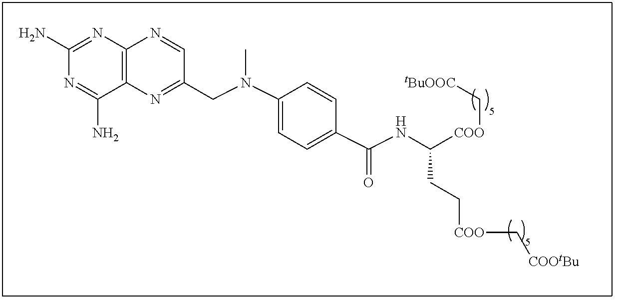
N(C([COO]C[tBuOOC])CC[COO]C[COOtBu])C(C1=CC=C(N(CC2=NC3=C(N=C2)N=C(N)N=C3N)C)C=C1)=O
